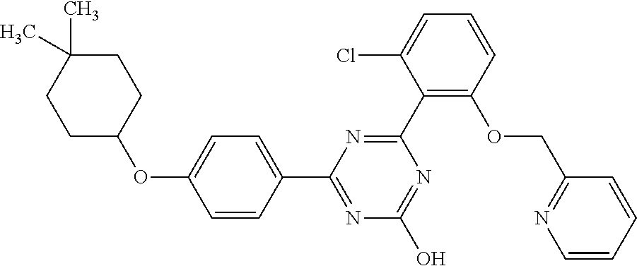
N1=C(O)N=C(C2=CC=C(OC3CCC(C)(C)CC3)C=C2)N=C1C1=C(OCC2=NC=CC=C2)C=CC=C1Cl
